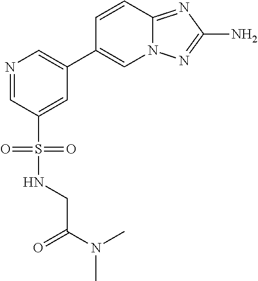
N1=CC(S(=O)(=O)NCC(=O)N(C)C)=CC(C2=CN3C(=NC(N)=N3)C=C2)=C1
